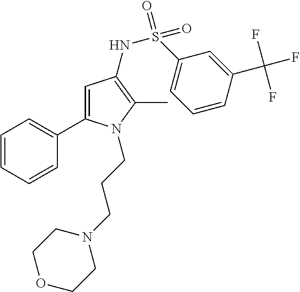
C1=C(C2=CC=CC=C2)N(CCCN2CCOCC2)C(C)=C1NS(C1=CC=CC(C(F)(F)F)=C1)(=O)=O
